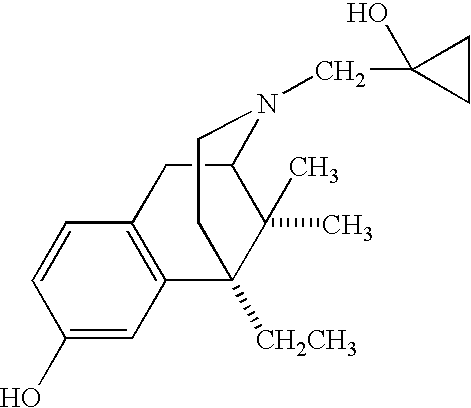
C1(O)=CC2=C(C=C1)CC1C(C)(C)C2([CH2CH3])CCN1CC1(O)CC1
